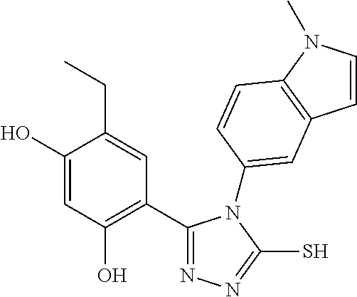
C1(C2=NN=C(S)N2C2=CC3=C(N(C)C=C3)C=C2)=C(O)C=C(O)C(CC)=C1
